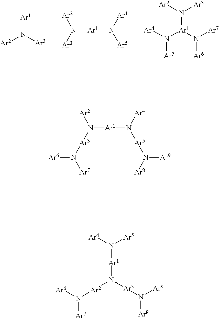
[Ar1]N([Ar3])[Ar2].N([Ar1]N([Ar5])[Ar4])([Ar2])[Ar3].N([Ar1](N([Ar7])[Ar6])N([Ar4])[Ar5])([Ar2])[Ar3].N([Ar1]N([Ar5]N([Ar9])[Ar8])[Ar4])([Ar2])[Ar3]N([Ar6])[Ar7].N([Ar1]N([Ar2]N([Ar7])[Ar6])[Ar3]N([Ar9])[Ar8])([Ar4])[Ar5]
